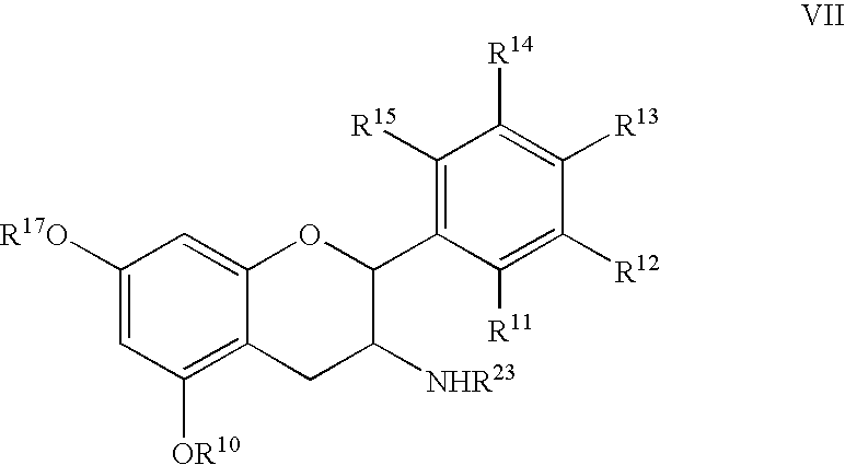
C1([R17O])=CC([OR10])=C2C(=C1)OC(C1=C([R15])C([R14])=C([R13])C([R12])=C1[R11])C([NHR23])C2
